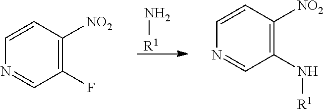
N[R1].C1(F)=C([NO2])C=CN=C1.C1(N[R1])=C([NO2])C=CN=C1
